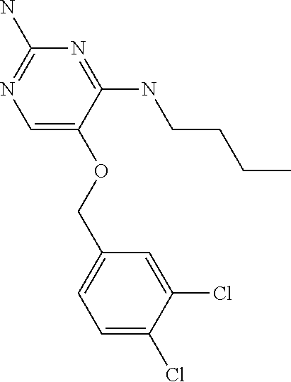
C1=C(OCC2=CC=C(Cl)C(Cl)=C2)C(NCCCC)=NC(N)=N1
